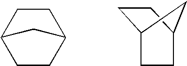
C1CC2CCC1C2.C1CC2CCC1C2
